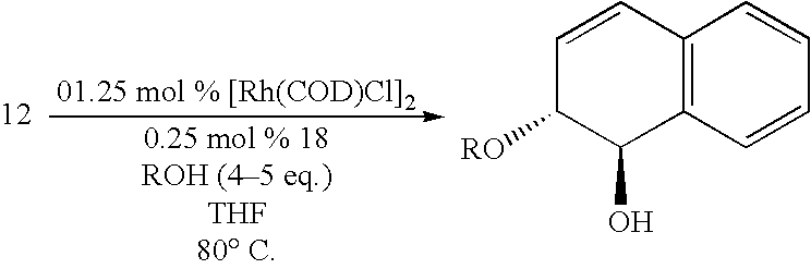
C12=C(C=CC=C1)C(O)C([RO])C=C2
